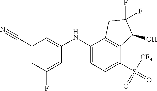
C1(C#N)=CC(F)=CC(NC2=CC=C(S(=O)([CF3])=O)C3=C2CC(F)(F)C3O)=C1
